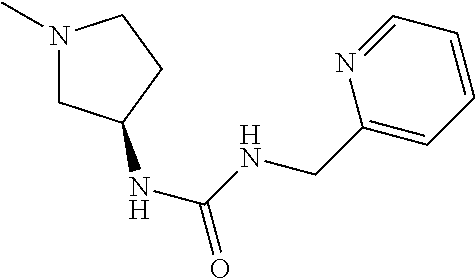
N1(C)CC(NC(NCC2=CC=CC=N2)=O)CC1
